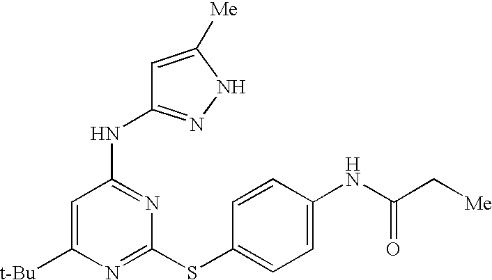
C1([t-Bu])=CC(NC2=NNC([Me])=C2)=NC(SC2=CC=C(NC(C[Me])=O)C=C2)=N1
